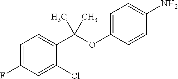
C1=C(F)C=C(Cl)C(C(OC2=CC=C(N)C=C2)(C)C)=C1
